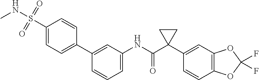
C1=C(NC(C2(C3=CC4=C(C=C3)OC(F)(F)O4)CC2)=O)C=C(C2=CC=C(S(=O)(=O)NC)C=C2)C=C1
